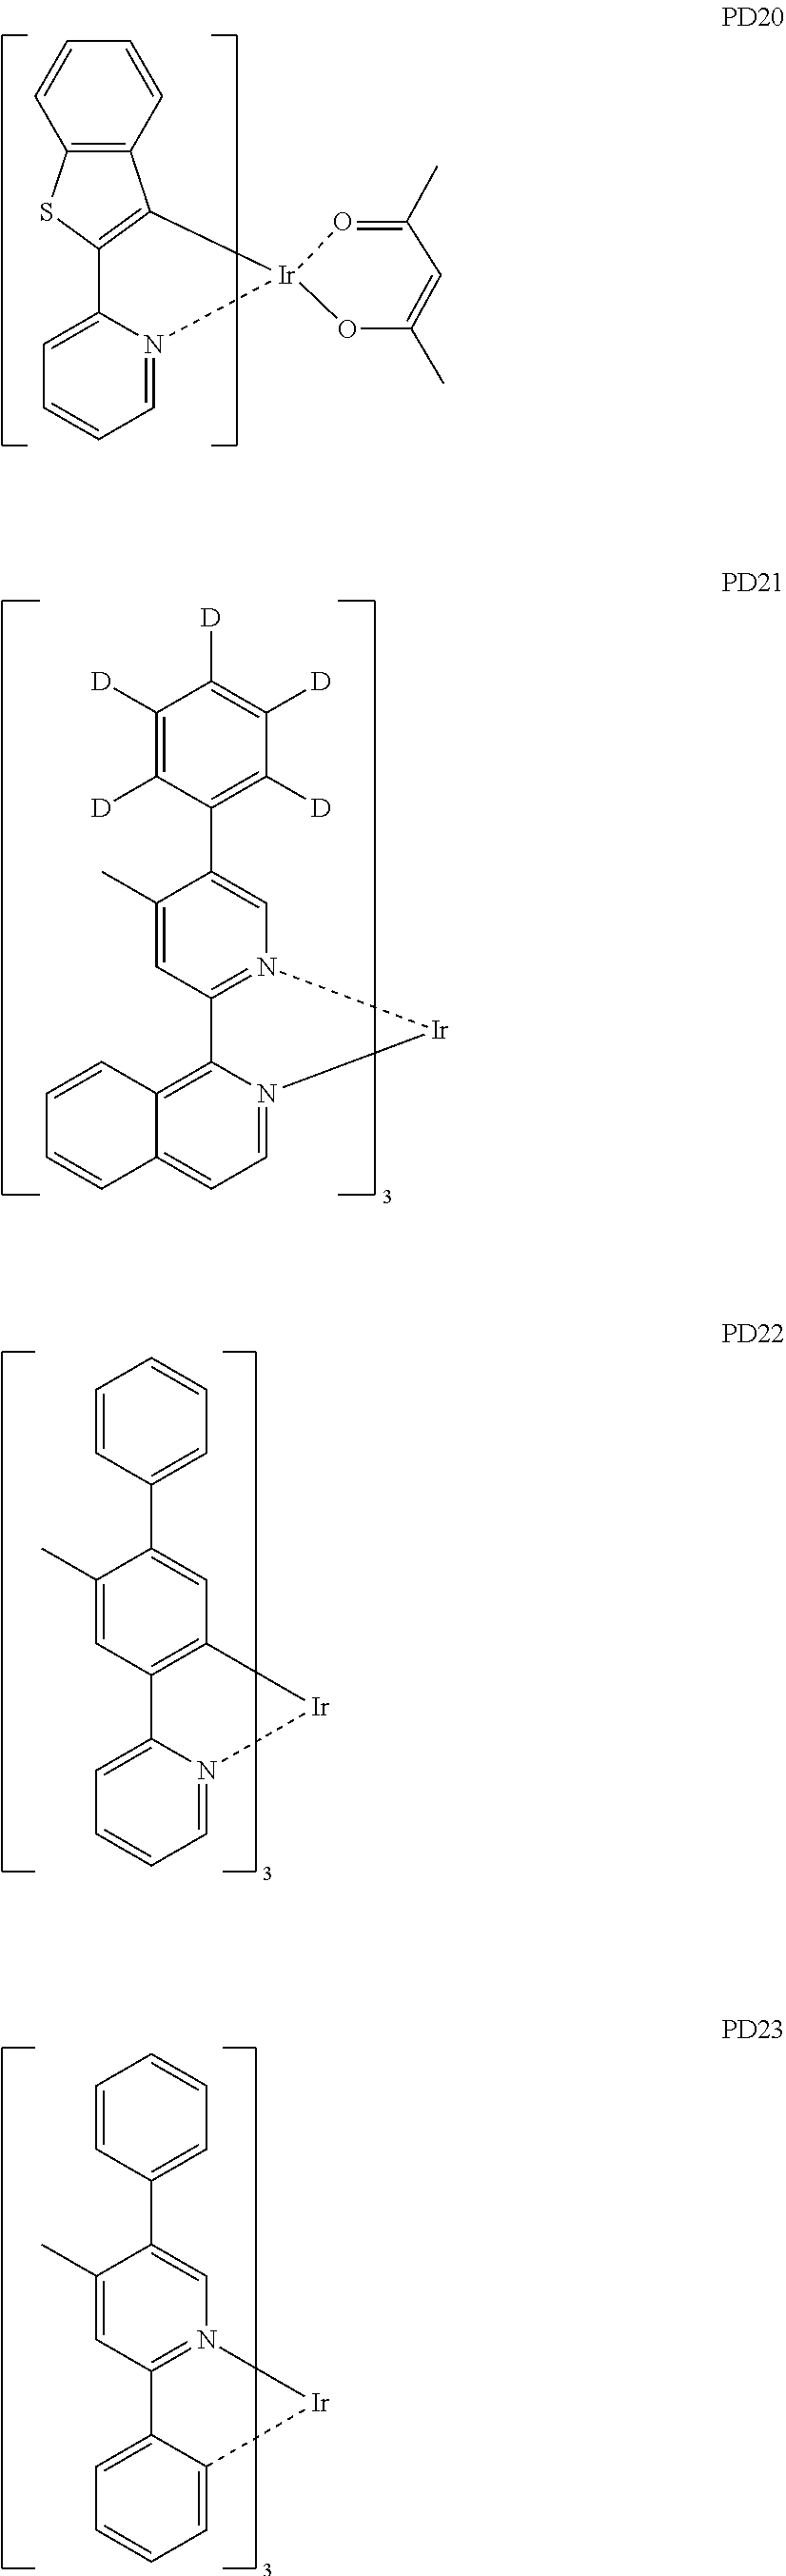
C1=C2N(=CC=C1)[Ir]1(C3=C2SC2=C3C=CC=C2)OC(C)=CC(C)=O1.C12=C3N(=CC=C1C=CC=C2)[Ir]N1=C3C=C(C)C(C2=C([D])C([D])=C([D])C([D])=C2[D])=C1.C1=CC(C2=CC3=C(C=C2C)C2=CC=CC=N2[Ir]3)=CC=C1.C1=CC(C2=CN3=C(C=C2C)C2=CC=CC=C2[Ir]3)=CC=C1
